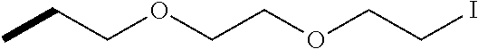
CCCOCCOCCI
